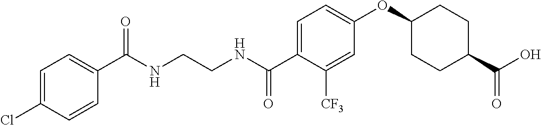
C1(C(NCCNC(C2=CC=C(OC3CCC(C(O)=O)CC3)C=C2[CF3])=O)=O)=CC=C(Cl)C=C1
